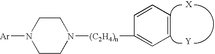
N1([Ar])CCN([(C2H4)n]C2=CC=CC=C2)CC1.[Y]
